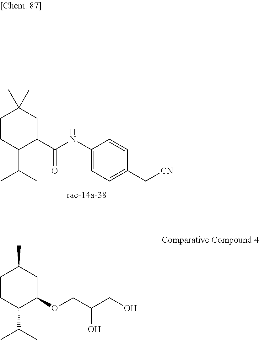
C1(NC(C2CC(C)(C)CCC2C(C)C)=O)=CC=C(C[CN])C=C1.C(CO)(COC1CC(C)CCC1C(C)C)O
